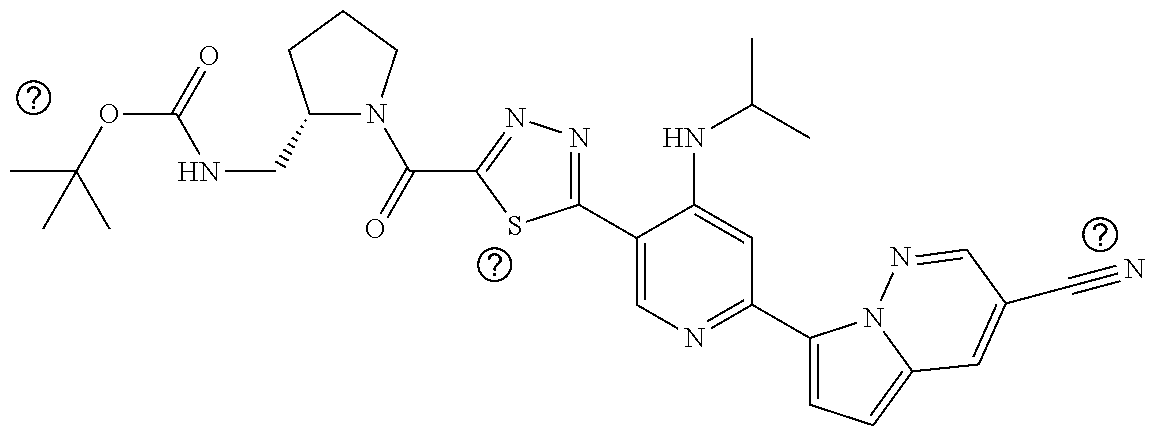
C1(C2=NN=C(C(=O)N3C(CNC(=O)OC(C)(C)C)CCC3)S2)=CN=C(C2=CC=C3N2N=CC(C#N)=C3)C=C1NC(C)C
